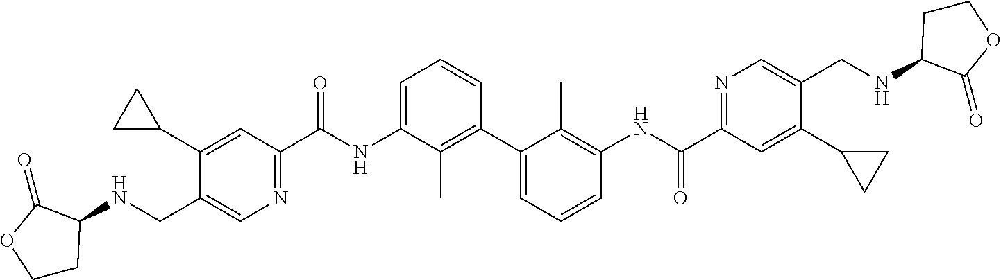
C1(C2CC2)=CC(C(NC2=CC=CC(C3=CC=CC(NC(C4=NC=C(CNC5CCOC5=O)C(C5CC5)=C4)=O)=C3C)=C2C)=O)=NC=C1CNC1CCOC1=O
